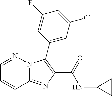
C12=NC(C(=O)NC3CC3)=C(C3=CC(Cl)=CC(F)=C3)N1N=CC=C2
